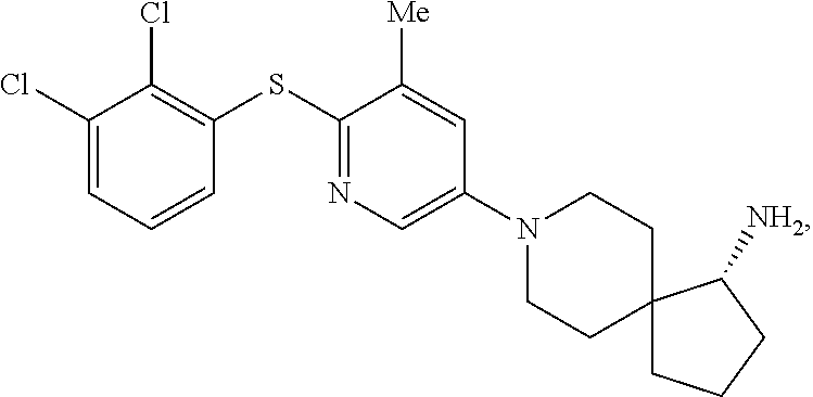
S(C1=NC=C(N2CCC3(CC2)CCCC3[NH2])C=C1[Me])C1=C(Cl)C(Cl)=CC=C1
